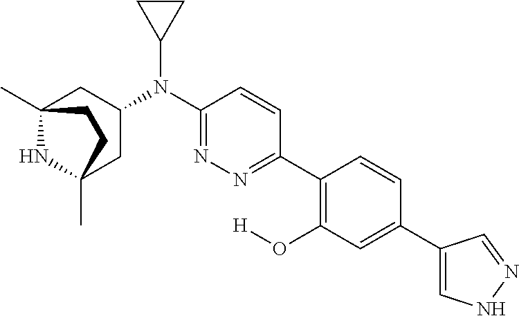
C12(C)NC(C)(CC(N(C3=NN=C(C4=C(O[H])C=C(C5=CNN=C5)C=C4)C=C3)C3CC3)C1)CC2
